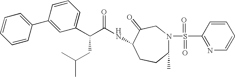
C1=CC(C2=CC(C(C(NC3CCC(C)N(S(C4=NC=CC=C4)(=O)=O)CC3=O)=O)CC(C)C)=CC=C2)=CC=C1
